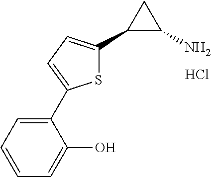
C1(C2=CC=C(C3C(N)C3)S2)=CC=CC=C1O.Cl
